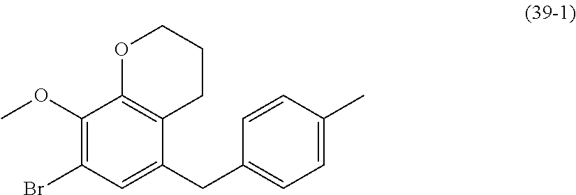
C1(OC)=C(Br)C=C(CC2=CC=C(C)C=C2)C2=C1OCCC2
